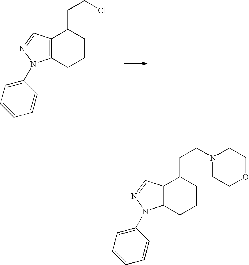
C12=C(CCCC1CCCl)N(C1=CC=CC=C1)N=C2.C12=C(CCCC1CCN1CCOCC1)N(C1=CC=CC=C1)N=C2
